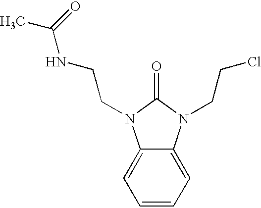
C1=CC=C2C(=C1)N(CCNC(C)=O)C(=O)N2CCCl
